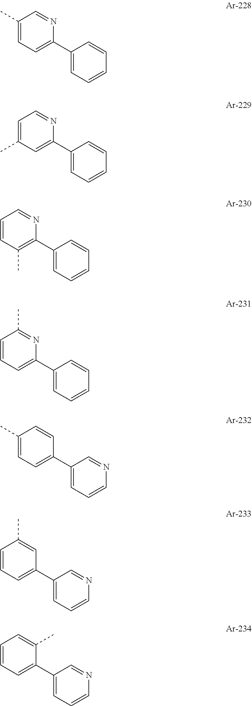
C1(C)=CC=C(C2=CC=CC=C2)N=C1.C1=C(C)C=C(C2=CC=CC=C2)N=C1.C1=CC(C)=C(C2=CC=CC=C2)N=C1.C1=CC=C(C2=CC=CC=C2)N=C1C.C1(C)=CC=C(C2=CC=CN=C2)C=C1.C1=CC=C(C2=CC=CN=C2)C=C1C.C1=CC=C(C2=CC=CN=C2)C(C)=C1
